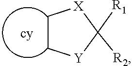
C1C[Y]C([R1])([R2])[X]1
